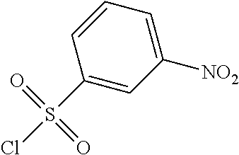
C1=C(S(Cl)(=O)=O)C=CC=C1[NO2]
